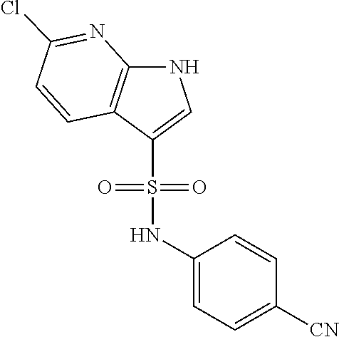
S(NC1=CC=C([CN])C=C1)(C1=CNC2=C1C=CC(Cl)=N2)(=O)=O
